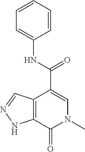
C12=C(C(C(=O)NC3=CC=CC=C3)=CN(C)C1=O)C=NN2
